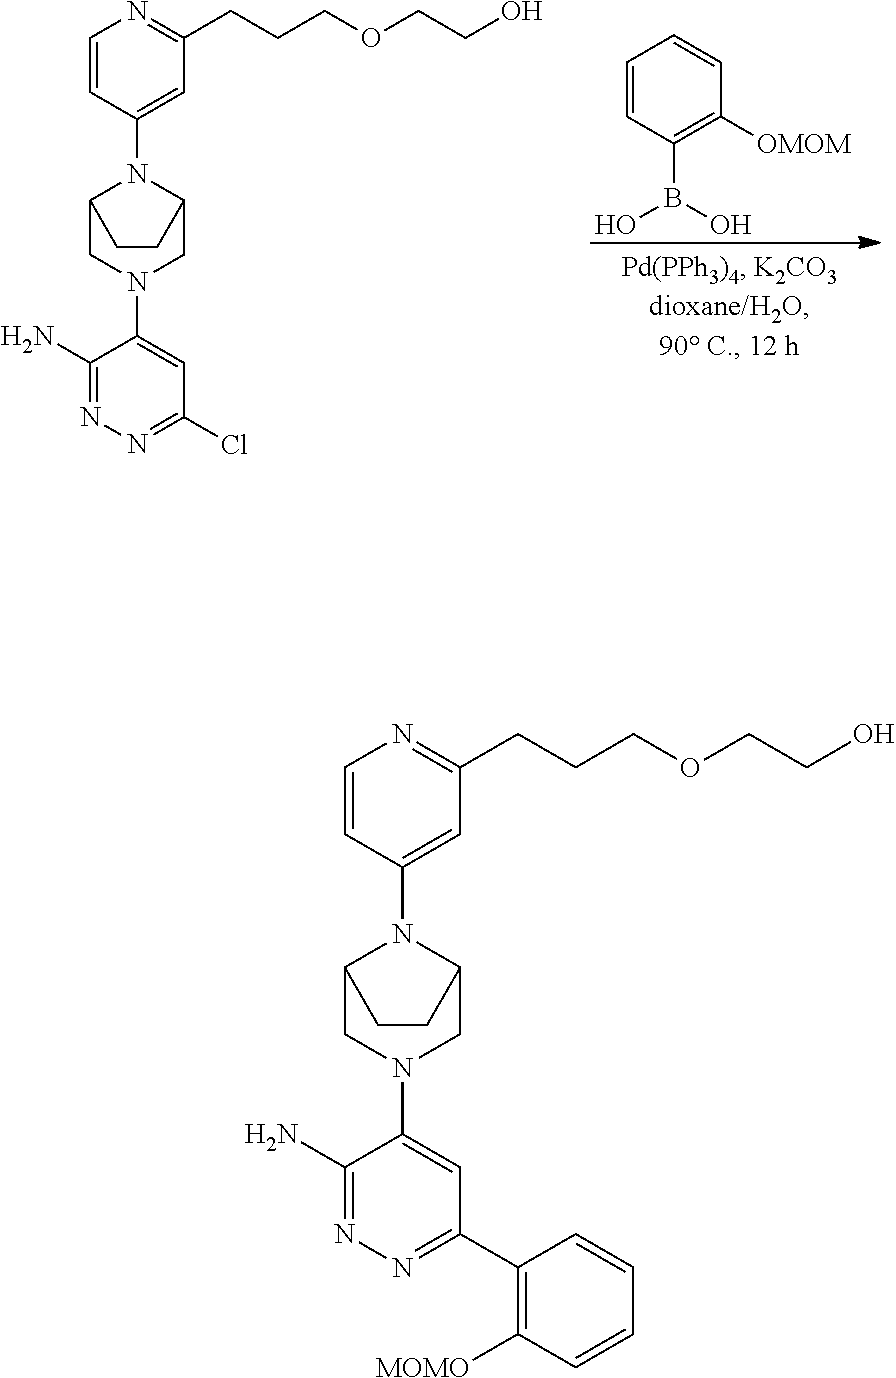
C(CO)OCCCC1=NC=CC(N2C3CN(C4=CC(C5=C([MOMO])C=CC=C5)=NN=C4N)CC2CC3)=C1.C(CO)OCCCC1=NC=CC(N2C3CN(C4=CC(Cl)=NN=C4N)CC2CC3)=C1.C1=CC(B(O)O)=C([OMOM])C=C1
